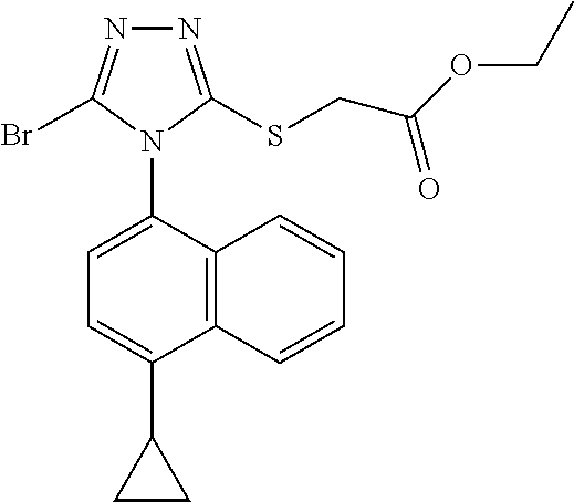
N1=C(SCC(OCC)=O)N(C2=CC=C(C3CC3)C3=C2C=CC=C3)C(Br)=N1
